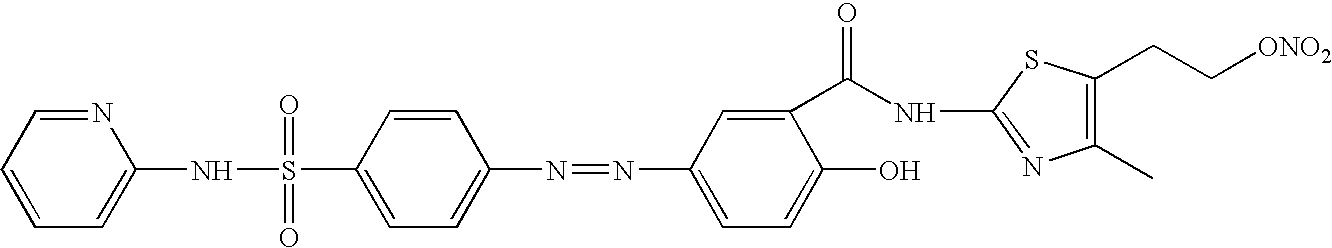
N(C1=NC(C)=C(CC[ONO2])S1)C(C1=CC(N=NC2=CC=C(S(=O)(=O)NC3=CC=CC=N3)C=C2)=CC=C1O)=O
